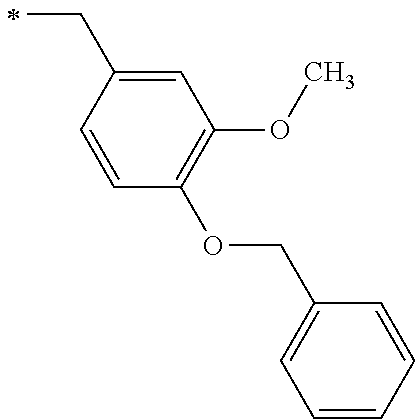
C(C)C1=CC(OC)=C(OCC2=CC=CC=C2)C=C1
